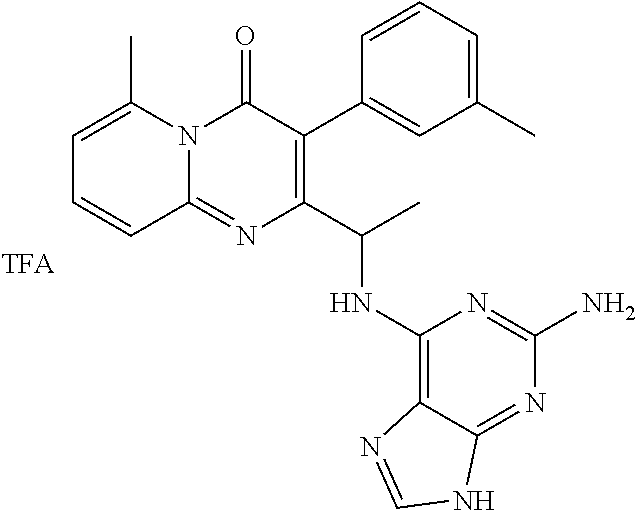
C1=C(C)N2C(=NC(C(C)NC3=C4C(=NC(N)=N3)NC=N4)=C(C3=CC(C)=CC=C3)C2=O)C=C1
